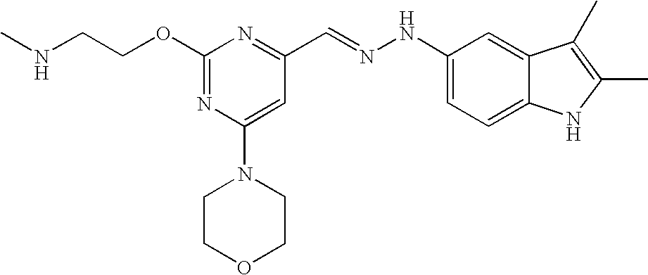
C(COC1=NC(N2CCOCC2)=CC(C=NNC2=CC=C3C(=C2)C(C)=C(C)N3)=N1)NC
